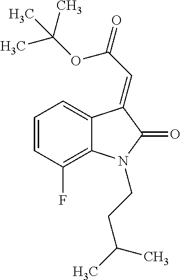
C12=CC=CC(F)=C1N(CCC(C)C)C(=O)C2=CC(=O)OC(C)(C)C
